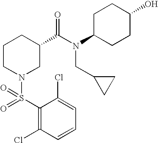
C1=C(Cl)C(S(=O)(N2CC(C(N(C3CCC(O)CC3)CC3CC3)=O)CCC2)=O)=C(Cl)C=C1
